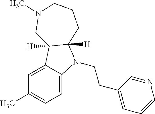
C1=C2C(=CC=C1C)N(CCC1=CC=CN=C1)C1([H])C2([H])CN(C)CCC1
